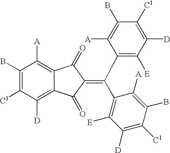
C12=C([A])C(B)=C([C1])C([D])=C1C(=O)C(=C(C1=C([E])C([D])=C([C1])C(B)=C1[A])C1=C([E])C([D])=C([C1])C(B)=C1[A])C2=O
